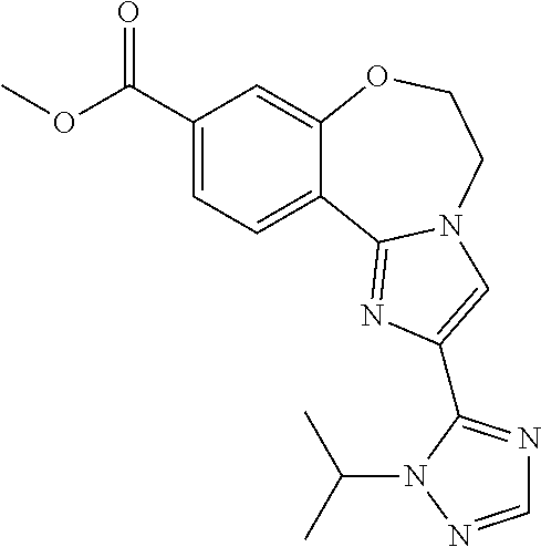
C1(C(OC)=O)=CC=C2C(=C1)OCCN1C2=NC(C2=NC=NN2C(C)C)=C1
